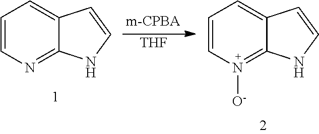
C1=CN([O-])=C2C(=C1)C=CN2.C1=CN=C2C(=C1)C=CN2.[THF]
